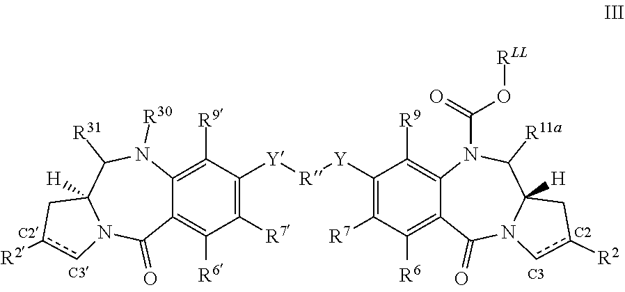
C1([R7])=C([Y][R][Y]C2=C([R7])C([R6])=C3C(=C2[R9])N(C(=O)O[RLL])C([R11a])C2([H])N(C3=O)cc([R2])C2)C([R9])=C2C(=C1[R6])C(=O)N1C([H])(C([R31])N2[R30])Cc([R2])c1
